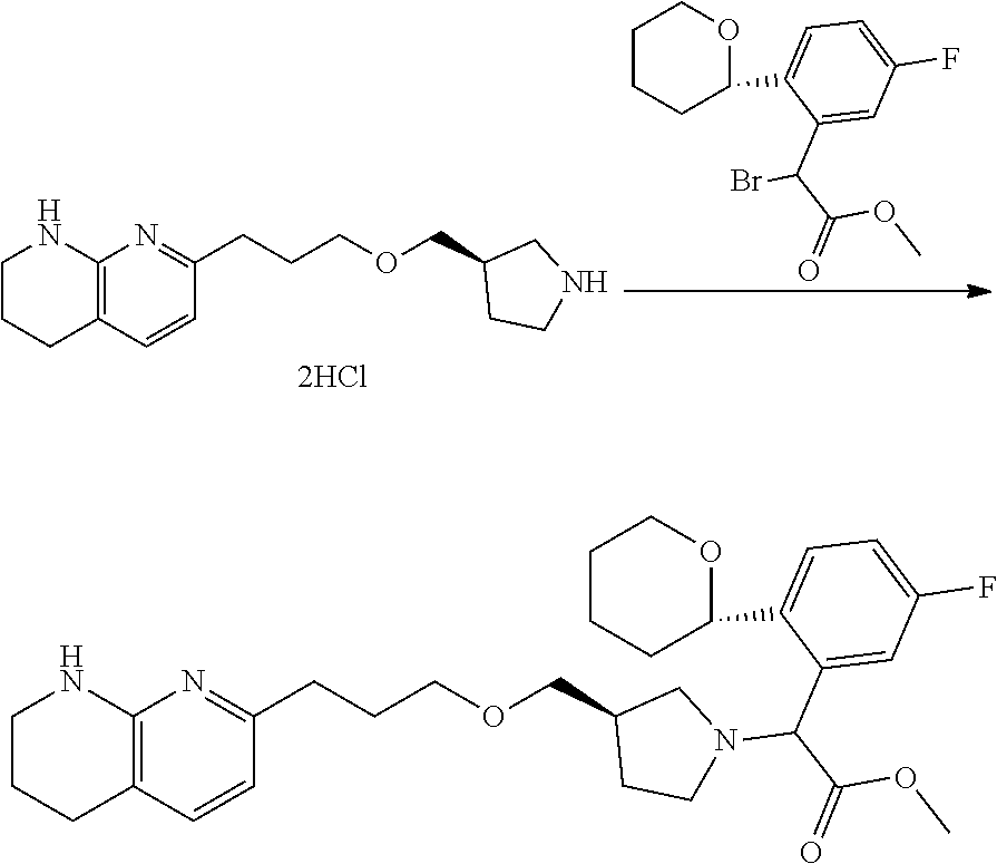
BrC(C(=O)OC)C1=CC(F)=CC=C1C1OCCCC1.C(CCOCC1CNCC1)C1=NC2=C(C=C1)CCCN2.C(CCOCC1CN(C(C(=O)OC)C2=CC(F)=CC=C2C2OCCCC2)CC1)C1=NC2=C(C=C1)CCCN2
